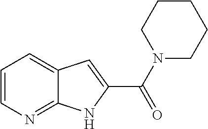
C12=NC=CC=C1C=C(C(N1CCCCC1)=O)N2
